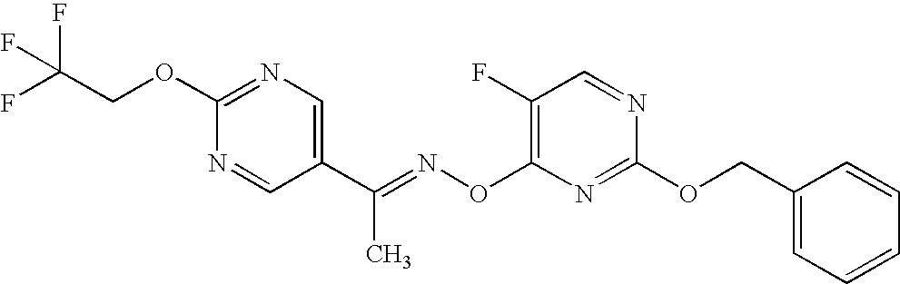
C1(F)=C(ON=C(C2=CN=C(OCC(F)(F)F)N=C2)C)N=C(OCC2=CC=CC=C2)N=C1
